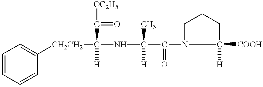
C(N1C([COOH])([H])CCC1)(=O)C(NC([CH2CH2]C1=CC=CC=C1)(C([OC2H5])=O)[H])([H])C
